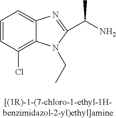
C1=CC(Cl)=C2C(=C1)N=C(C(C)N)N2CC
